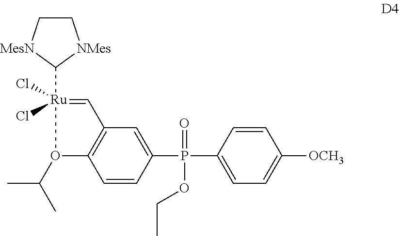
C12=C(O(C(C)C)[Ru](Cl)(Cl)(C3[NMes]CC[MesN]3)=C1)C=CC(P(=O)(C1=CC=C([OCH3])C=C1)OCC)=C2
